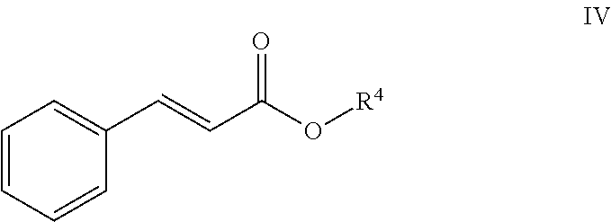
C1=CC=CC(C=CC(O[R4])=O)=C1
